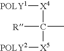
[X4](C([X5][POLY2])(C)[R])[POLY1]
